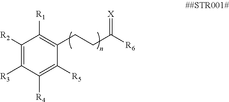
C1([R2])=C([R3])C([R4])=C([R5])C(CCC([R6])=[X])=C1[R1]
